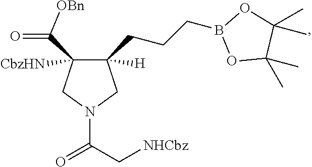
C1([H])(CCCB2OC(C)(C)C(C)(C)O2)C([CbzHN])(C(=O)[OBn])CN(C(C[NHCbz])=O)C1
